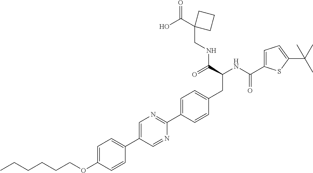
CCCCCCOC1=CC=C(C2=CN=C(C3=CC=C(CC(NC(=O)C4=CC=C(C(C)(C)C)S4)C(=O)NCC4(C(O)=O)CCC4)C=C3)N=C2)C=C1
